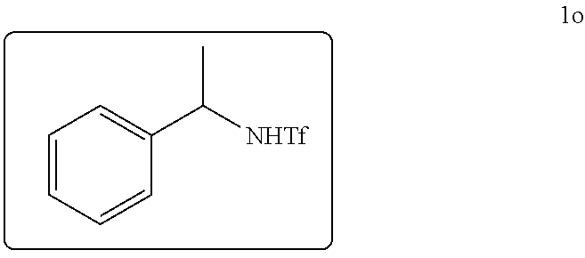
C1=CC=CC(C([NHTf])C)=C1
